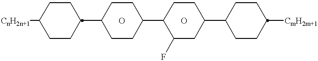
[CnH2n+1]C1CCC(C2CCC(C3C(F)CC(C4CCC([CmH2m+1])CC4)CC3)CC2)CC1.O.O
